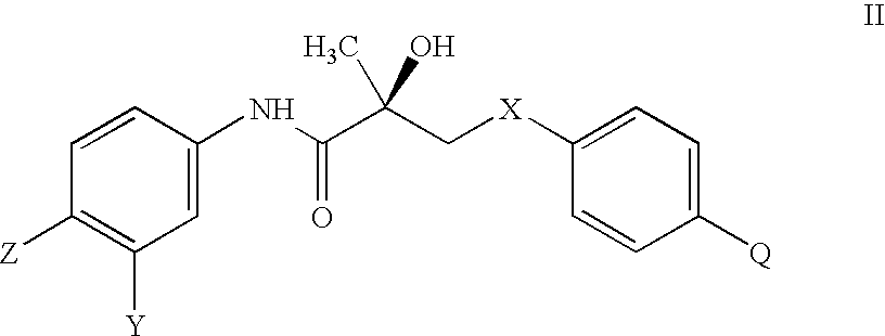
C1=CC([Z])=C([Y])C=C1NC(C(C[X]C1=CC=C([Q])C=C1)(O)C)=O
